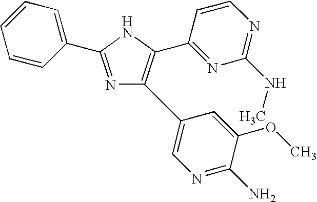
N1=C(C2=CC=CC=C2)NC(C2=NC(NC)=NC=C2)=C1C1=CN=C(N)C(OC)=C1
